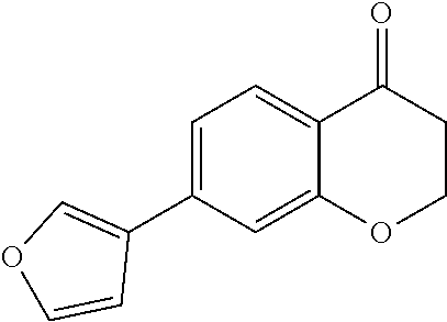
C1=C(C2=COC=C2)C=C2C(=C1)C(=O)CCO2
